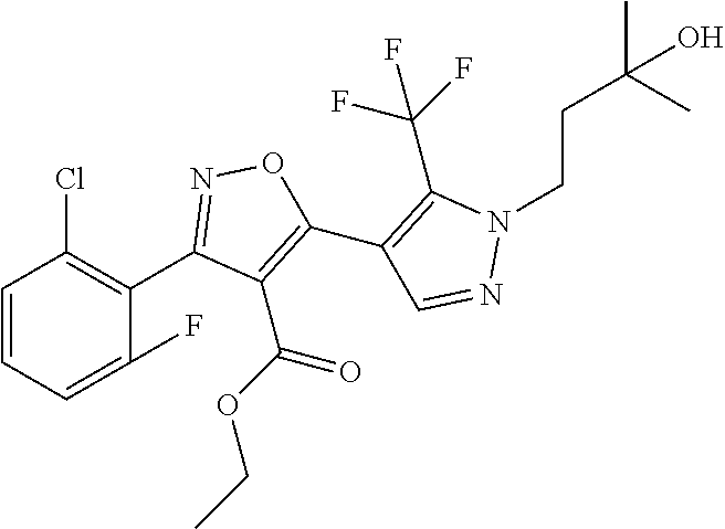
C1(F)=CC=CC(Cl)=C1C1=NOC(C2=C(C(F)(F)F)N(CCC(C)(C)O)N=C2)=C1C(OCC)=O
